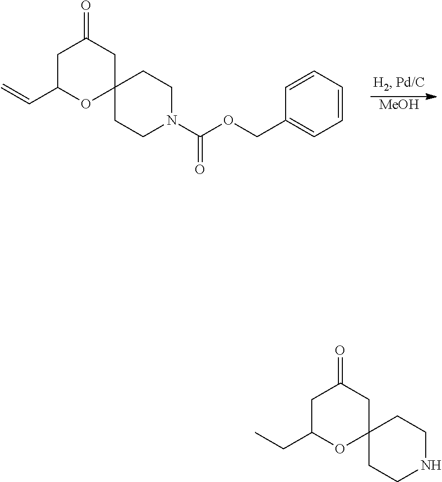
[MeOH].C1C(C=C)OC2(CC1=O)CCN(C(OCC1=CC=CC=C1)=O)CC2.C1C(CC)OC2(CC1=O)CCNCC2
